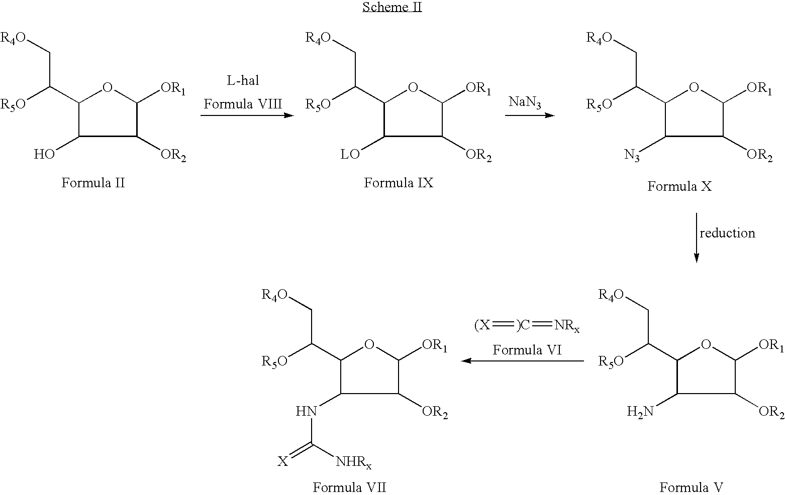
C1(C([R5O])C[R4O])C(O)C([OR2])C([OR1])O1.C1(C([R5O])C[R4O])C([LO])C([OR2])C([OR1])O1.[NaN3].C1(C([R5O])C[R4O])C([N3])C([OR2])C([OR1])O1.C1(C([R5O])C[R4O])C(N)C([OR2])C([OR1])O1.[(X]=[)C]=[NRx].C1(C([R5O])C[R4O])OC([OR1])C([OR2])C1NC(=[X])[NHRx]
